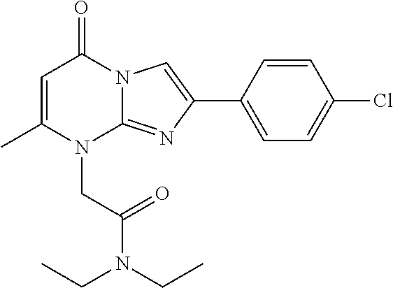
C1=C(C)N(CC(=O)N(CC)CC)C2=NC(C3=CC=C(Cl)C=C3)=CN2C1=O
